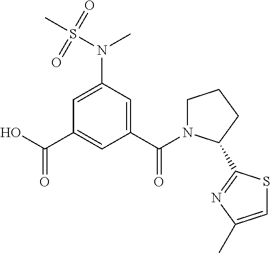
OC(C1=CC(C(=O)N2CCCC2C2=NC(C)=CS2)=CC(N(S(C)(=O)=O)C)=C1)=O
